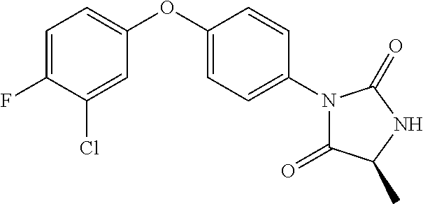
C1=C(F)C(Cl)=CC(OC2=CC=C(N3C(=O)C(C)NC3=O)C=C2)=C1
